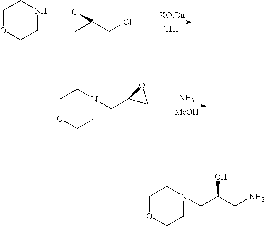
[THF].C1CNCCO1.C1C(CCl)O1.N.[MeOH].C1CN(CC2CO2)CCO1.C1CN(CC(CN)O)CCO1
